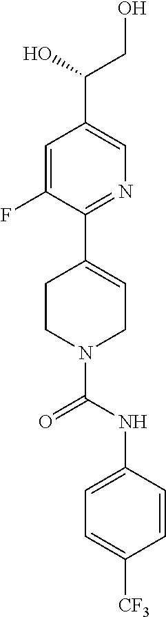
C1=C(F)C(C2=CCN(C(NC3=CC=C([CF3])C=C3)=O)CC2)=NC=C1C(CO)O
